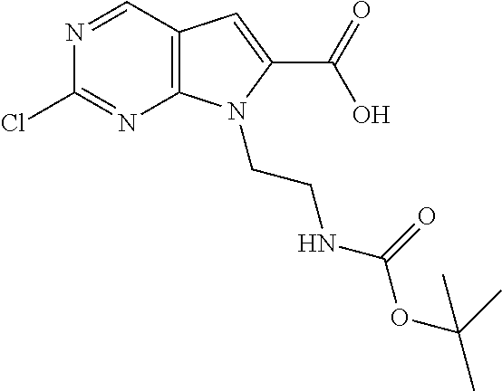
N1=CC2=C(N=C1Cl)N(CCNC(OC(C)(C)C)=O)C(C(=O)O)=C2
